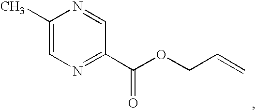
C1(C)=CN=C(C(OCC=C)=O)C=N1
